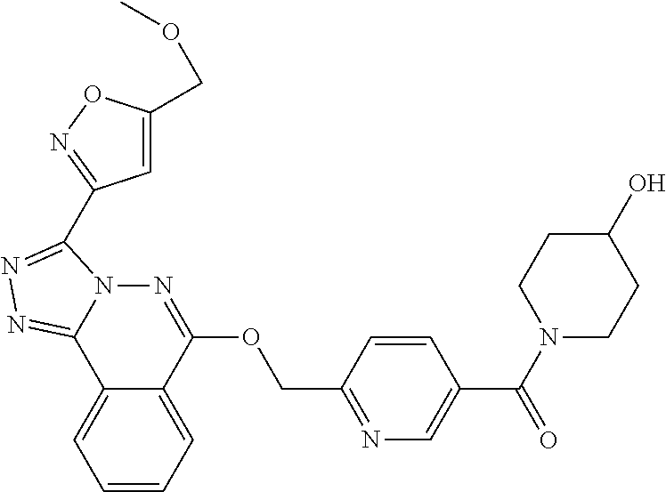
C1=CC=C2C(=C1)C1=NN=C(C3=NOC(COC)=C3)N1N=C2OCC1=NC=C(C(N2CCC(O)CC2)=O)C=C1
